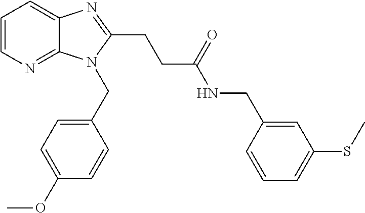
C1=CN=C2C(=C1)N=C(CCC(NCC1=CC(SC)=CC=C1)=O)N2CC1=CC=C(OC)C=C1
